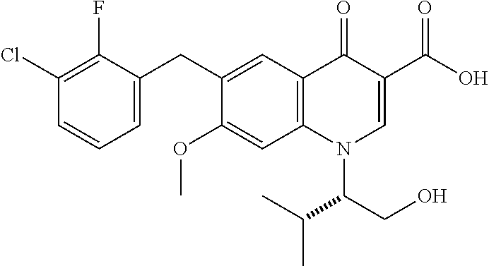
C1=CC(Cl)=C(F)C(CC2=CC3=C(C=C2OC)N(C(CO)C(C)C)C=C(C(O)=O)C3=O)=C1
